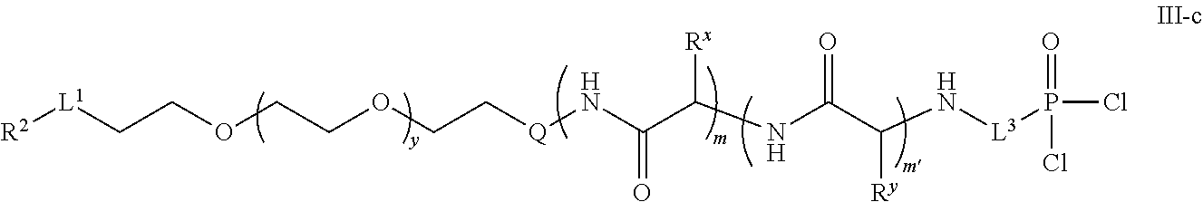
[R2][L1]CCOCCOCC[Q]NC(C(NC(C(N[L3]P(Cl)(Cl)=O)[Ry])=O)[Rx])=O
